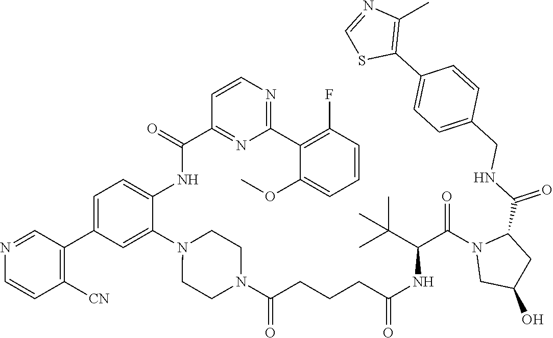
N1=CC(C2=CC=C(NC(C3=NC(C4=C(F)C=CC=C4OC)=NC=C3)=O)C(N3CCN(C(CCCC(NC(C(N4CC(O)CC4C(NCC4=CC=C(C5=C(C)N=CS5)C=C4)=O)=O)C(C)(C)C)=O)=O)CC3)=C2)=C([CN])C=C1
